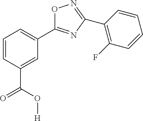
C1=CC(C(O[H])=O)=CC(C2=NC(C3=C(F)C=CC=C3)=NO2)=C1
